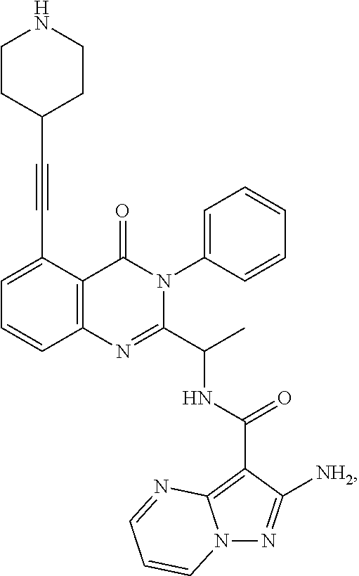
C12=C(C(C#CC3CCNCC3)=CC=C1)C(=O)N(C1=CC=CC=C1)C(C(C)NC(C1=C3N(N=C1[NH2])C=CC=N3)=O)=N2
